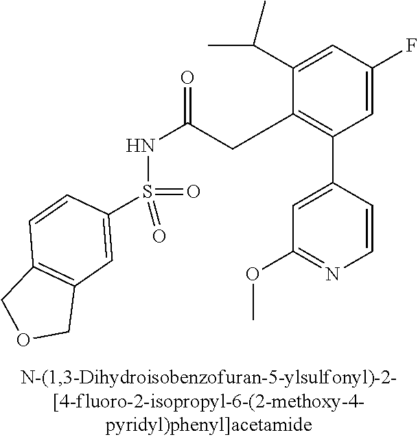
C1=C(F)C=C(C(C)C)C(CC(NS(C2=CC3=C(C=C2)COC3)(=O)=O)=O)=C1C1=CC(OC)=NC=C1
